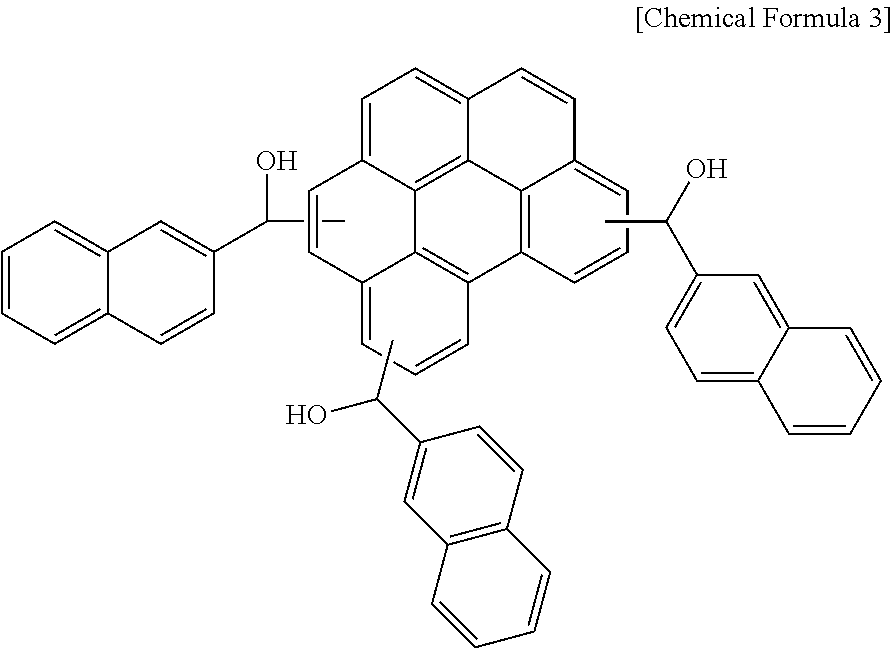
CC(C1=CC2=CC=CC=C2C=C1)O.C1=C2C3=C4C(=C1)C=CC1=CC=CC(=C41)C1=C3C(=CC=C1)C=C2.CC(O)C1=CC=C2C(=C1)C=CC=C2.CC(C1=CC2=C(C=C1)C=CC=C2)O
